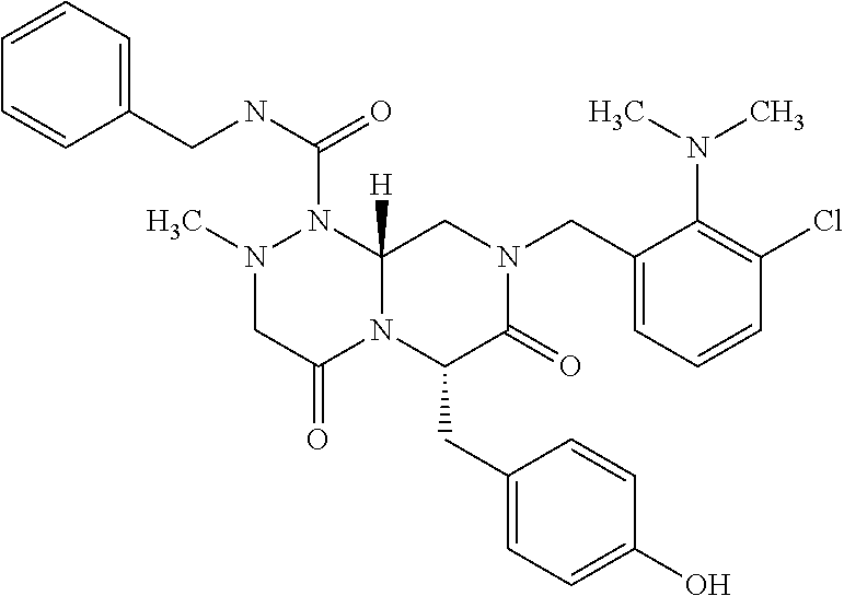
C1=CC=C(CNC(=O)N2N(C)CC(=O)N3C2([H])CN(CC2=CC=CC(Cl)=C2N(C)C)C(=O)C3CC2=CC=C(O)C=C2)C=C1
